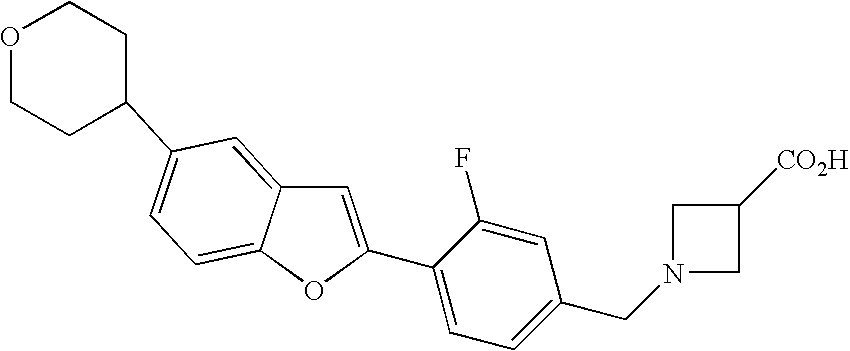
O1CCC(C2=CC=C3C(=C2)C=C(C2=CC=C(CN4CC([CO2H])C4)C=C2F)O3)CC1
